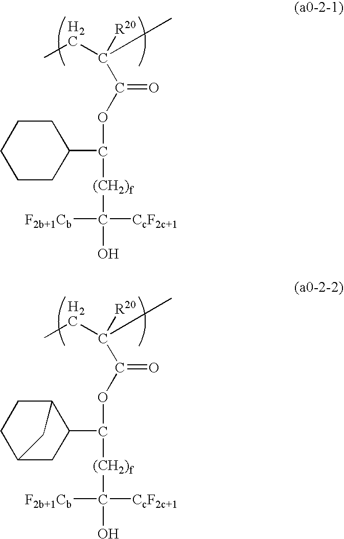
CCC(C)([R20])C(OC([(CH2)f]C([CcF2c+1])([F2b+1Cb])O)C1CCCCC1)=O.CCC(C)([R20])C(OC([(CH2)f]C([CcF2c+1])([F2b+1Cb])O)C1C2CCC(C1)C2)=O
